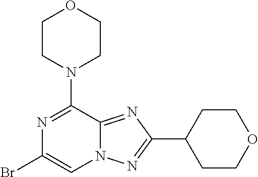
BrC1=CN2C(=NC(C3CCOCC3)=N2)C(N2CCOCC2)=N1
